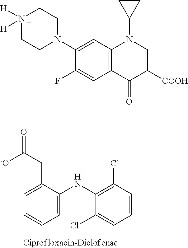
C1=CC(Cl)=C(NC2=CC=CC=C2CC([-O])=O)C(Cl)=C1.N1([H])([H])CCN(C2=CC3=C(C=C2F)C(=O)C([COOH])=CN3C2CC2)CC1
